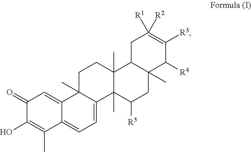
C1(=O)C(O)=C(C)C2=CC=C3C(C)(C2=C1)CCC1(C)C3(C)C([R5])CC2(C)C1CC([R1])([R2])=C([R3])C2[R4]
